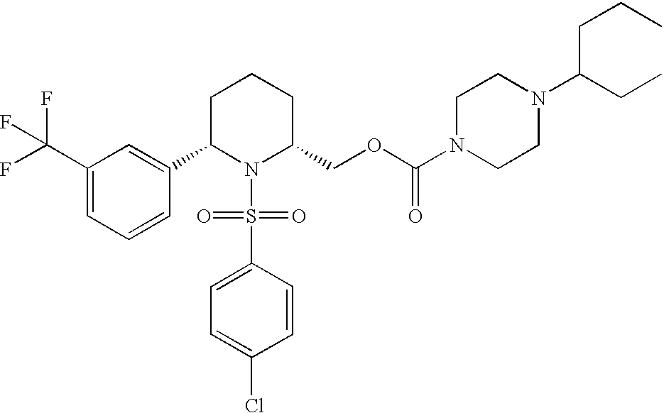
C1(C(F)(F)F)=CC=CC(C2N(S(C3=CC=C(Cl)C=C3)(=O)=O)C(COC(N3CCN(C(CC)CCC)CC3)=O)CCC2)=C1
